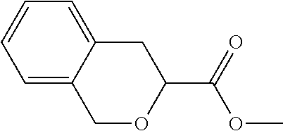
C1=C2C(=CC=C1)CC(C(=O)OC)OC2
